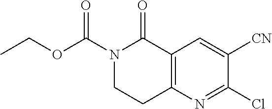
N1(C(OCC)=O)CCC2=C(C1=O)C=C([CN])C(Cl)=N2
